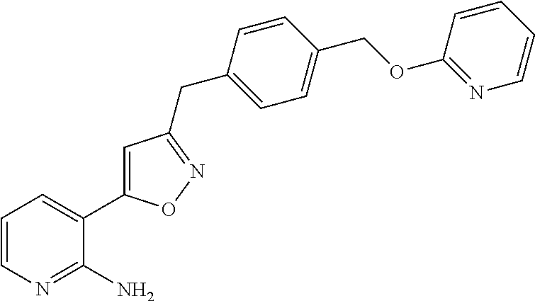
C1=CN=C(N)C(C2=CC(CC3=CC=C(COC4=NC=CC=C4)C=C3)=NO2)=C1
